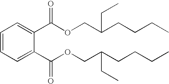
C1=CC=C(C(OCC(CCCC)CC)=O)C(C(OCC(CCCC)CC)=O)=C1
